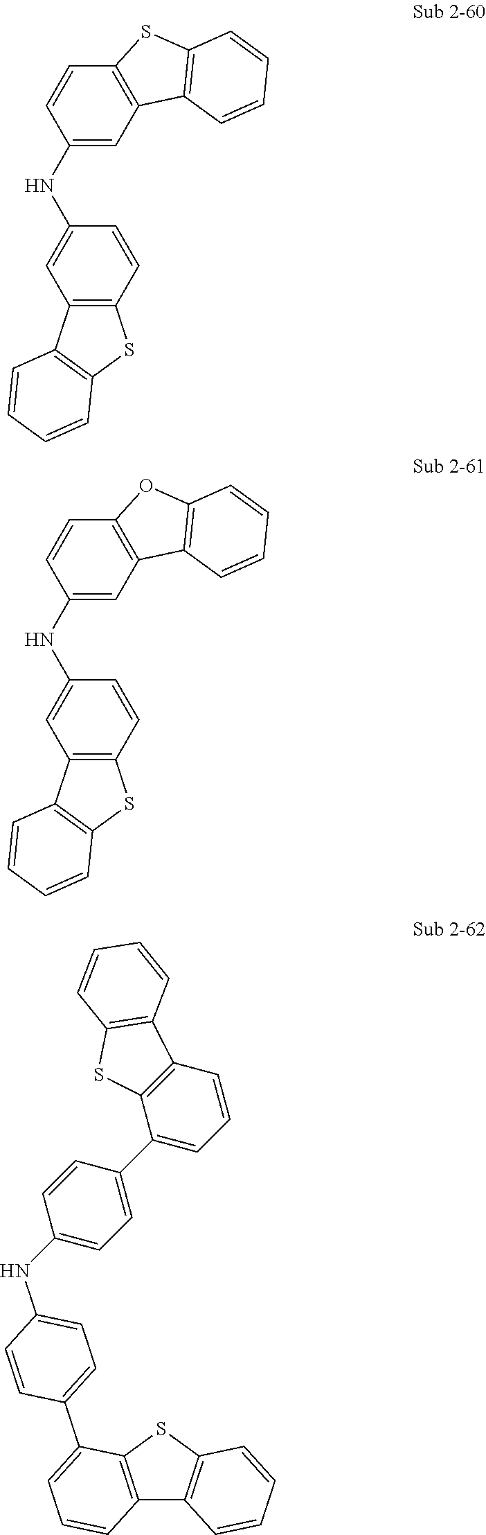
C12=C(C3=C(S1)C=CC=C3)C=C(NC1=CC3=C(C=C1)SC1=C3C=CC=C1)C=C2.C12=C(C3=C(S1)C=CC=C3)C=C(NC1=CC3=C(C=C1)OC1=C3C=CC=C1)C=C2.C12=C(SC3=C1C=CC=C3)C(C1=CC=C(NC3=CC=C(C4=CC=CC5=C4SC4=C5C=CC=C4)C=C3)C=C1)=CC=C2
